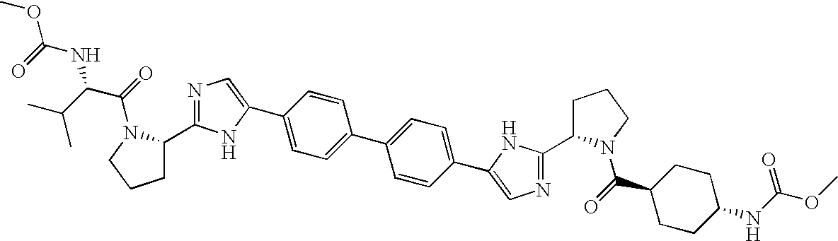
C1=CC(C2=CN=C(C3CCCN3C(C3CCC(NC(OC)=O)CC3)=O)N2)=CC=C1C1=CC=C(C2=CN=C(C3CCCN3C(C(NC(=O)OC)C(C)C)=O)N2)C=C1
